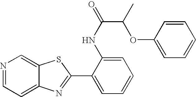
C12=CC=NC=C1SC(C1=CC=CC=C1NC(C(OC1=CC=CC=C1)C)=O)=N2
